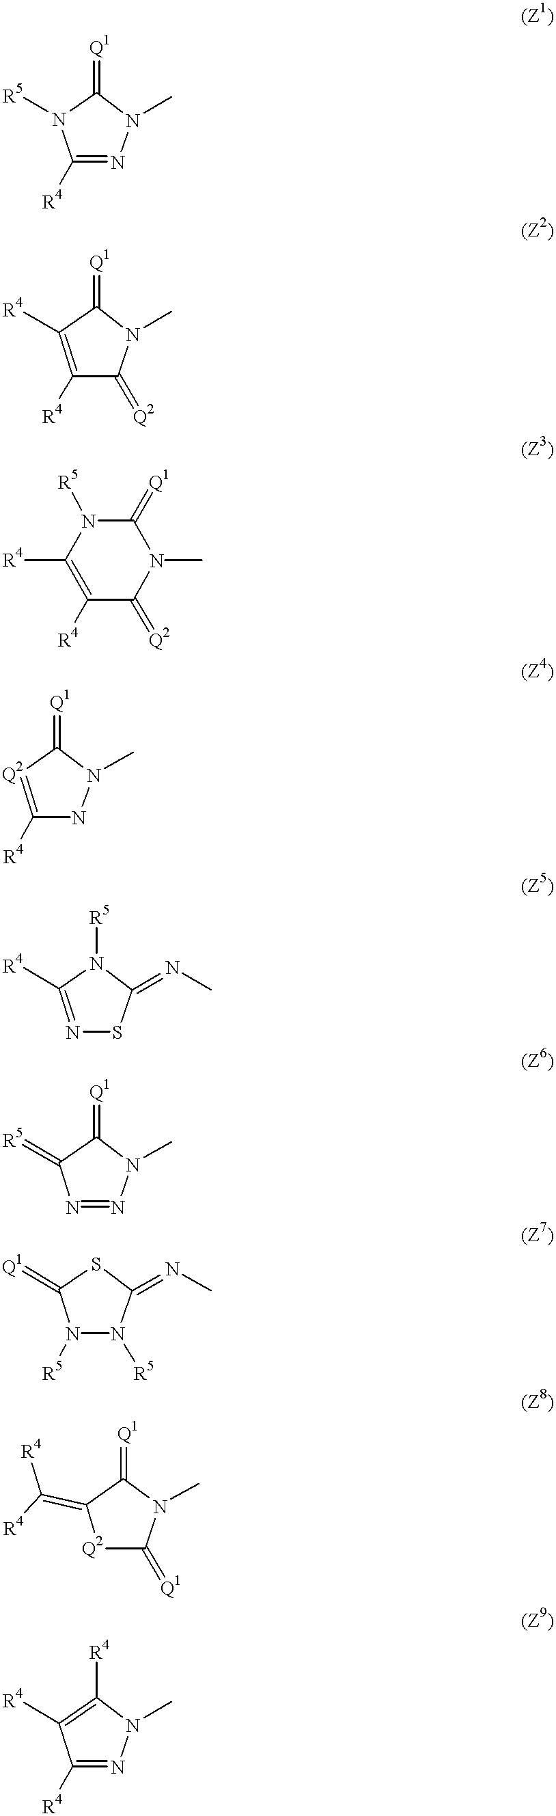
N1([R5])C([R4])=NN(C)C1=[Q1].C1([R4])=C([R4])C(=[Q2])N(C)C1=[Q1].[R4]C1=C([R4])C(=[Q2])N(C)C(=[Q1])N1[R5].[Q2]1=C([R4])NN(C)C1=[Q1].C1([R4])=NSC(=NC)N1[R5].C1(=[R5])N=NN(C)C1=[Q1].C1(=[Q1])N([R5])N([R5])C(=NC)S1.C1(=C([R4])[R4])[Q2]C(=[Q1])N(C)C1=[Q1].C1([R4])=C([R4])N(C)N=C1[R4]
